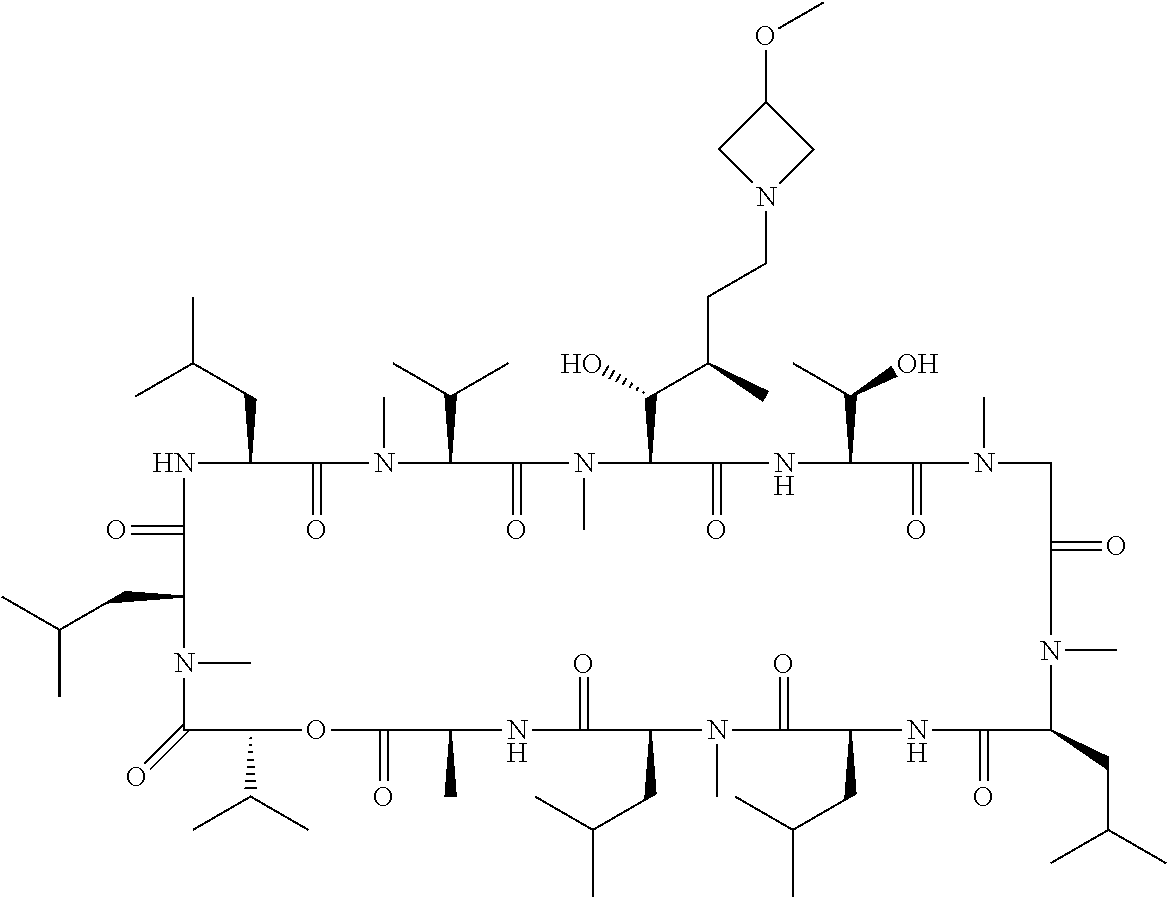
N1C(=O)C(CC(C)C)N(C)C(=O)C(C(C)C)OC(=O)C(C)NC(=O)C(CC(C)C)N(C)C(=O)C(CC(C)C)NC(=O)C(CC(C)C)N(C)C(=O)CN(C)C(=O)C(C(C)O)NC(=O)C(C(O)C(CCN2CC(OC)C2)C)N(C)C(=O)C(C(C)C)N(C)C(=O)C1CC(C)C
